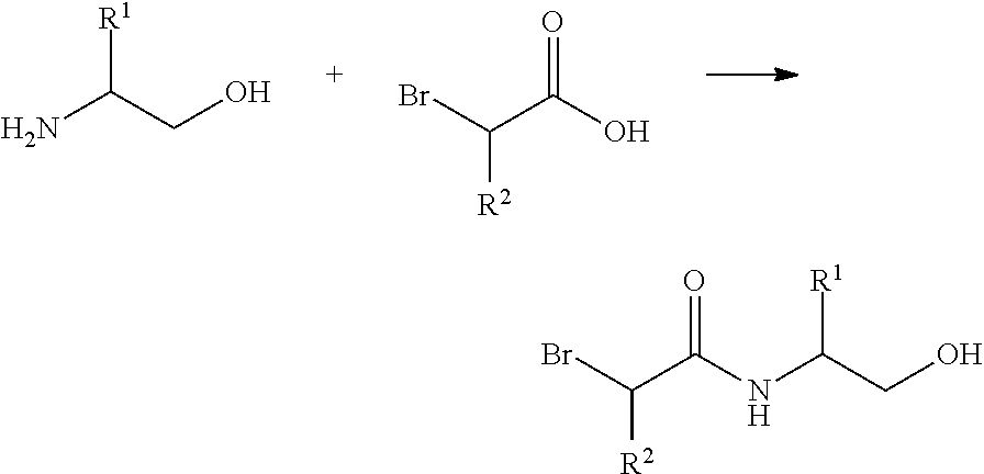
NC(CO)[R1].C(C(O)=O)(Br)[R2].N(C(CO)[R1])C(C(Br)[R2])=O
